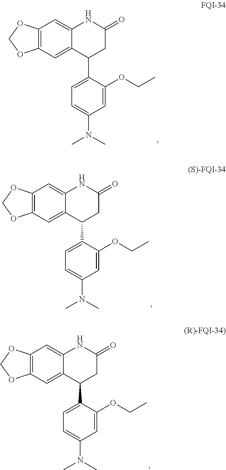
C12=CC3=C(C=C1C(C1=CC=C(N(C)C)C=C1OCC)CC(=O)N2)OCO3.C12=CC3=C(C=C1C(C1=CC=C(N(C)C)C=C1OCC)CC(=O)N2)OCO3.C12=CC3=C(C=C1C(C1=CC=C(N(C)C)C=C1OCC)CC(=O)N2)OCO3
